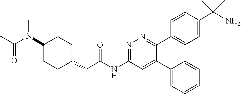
C1(N(C(C)=O)C)CCC(CC(NC2=NN=C(C3=CC=C(C(N)(C)C)C=C3)C(C3=CC=CC=C3)=C2)=O)CC1
